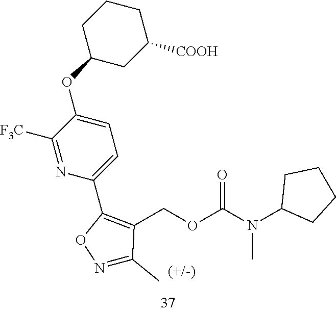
C1CCC(OC2=CC=C(C3=C(COC(N(C4CCCC4)C)=O)C(C)=NO3)N=C2[F3C])CC1[COOH]
